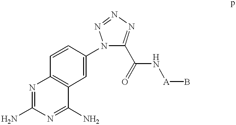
C1=CC2=C(C=C1N1C(C(N[A]B)=O)=NN=N1)C(N)=NC(N)=N2
